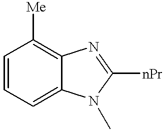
C1=CC=C2C(=C1[Me])N=C([nPr])N2C
